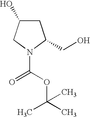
C1C(O)CN(C(=O)OC(C)(C)C)C1CO
